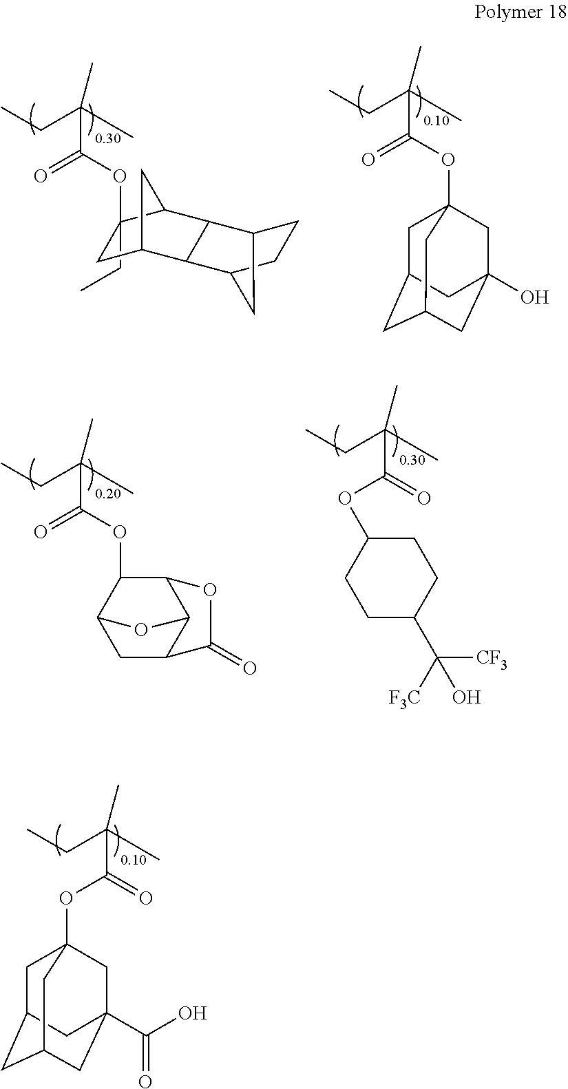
C1(CC)(OC(C(CC)(C)C)=O)CC2CC1C1C3CCC(C21)C3.CCC(C)(C)C(OC12CC3CC(CC(O)(C1)C3)C2)=O.CCC(C)(C)C(OC1C2CC3C(C1OC3=O)O2)=O.CCC(C)(C)C(=O)OC1CCC(C([F3C])([CF3])O)CC1.CCC(C)(C)C(=O)OC12CC3CC(CC(C(O)=O)(C1)C3)C2
